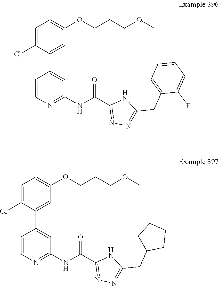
N(C1=NC=CC(C2=CC(OCCCOC)=CC=C2Cl)=C1)C(C1=NN=C(CC2=CC=CC=C2F)N1)=O.C1(NC(C2=NN=C(CC3CCCC3)N2)=O)=NC=CC(C2=CC(OCCCOC)=CC=C2Cl)=C1
